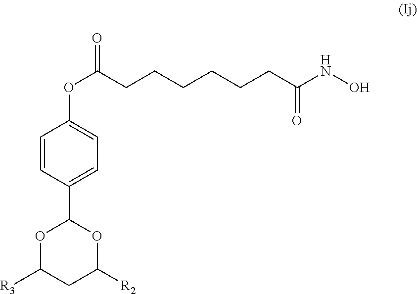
O1C([R3])CC([R2])OC1C1=CC=C(OC(=O)CCCCCCC(NO)=O)C=C1
